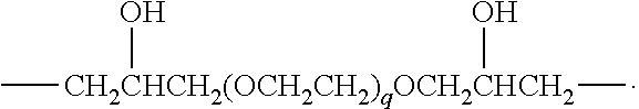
C[CH2CHCH2(OCH2CH2)qOCH2CHCH2](C)(O)O
